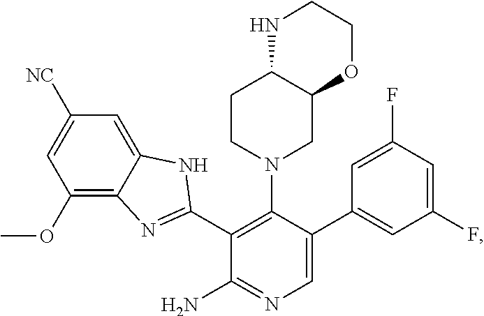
C1=C([NC])C=C2C(=C1OC)N=C(C1=C(N3CC4C(CC3)NCCO4)C(C3=CC(F)=CC(F)=C3)=CN=C1N)N2
